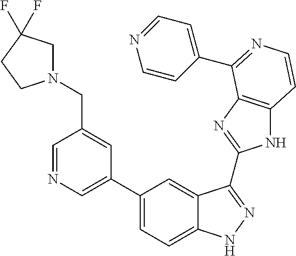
C1(C2=CN=CC(CN3CC(F)(F)CC3)=C2)=CC=C2C(=C1)C(C1=NC3=C(N1)C=CN=C3C1=CC=NC=C1)=NN2
